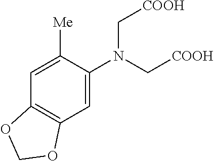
N(C[COOH])(C[COOH])C1=CC2=C(C=C1[Me])OCO2
